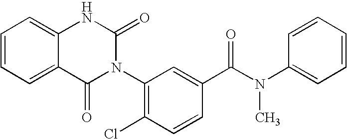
C12=CC=CC=C1NC(=O)N(C1=C(Cl)C=CC(C(N(C3=CC=CC=C3)C)=O)=C1)C2=O
